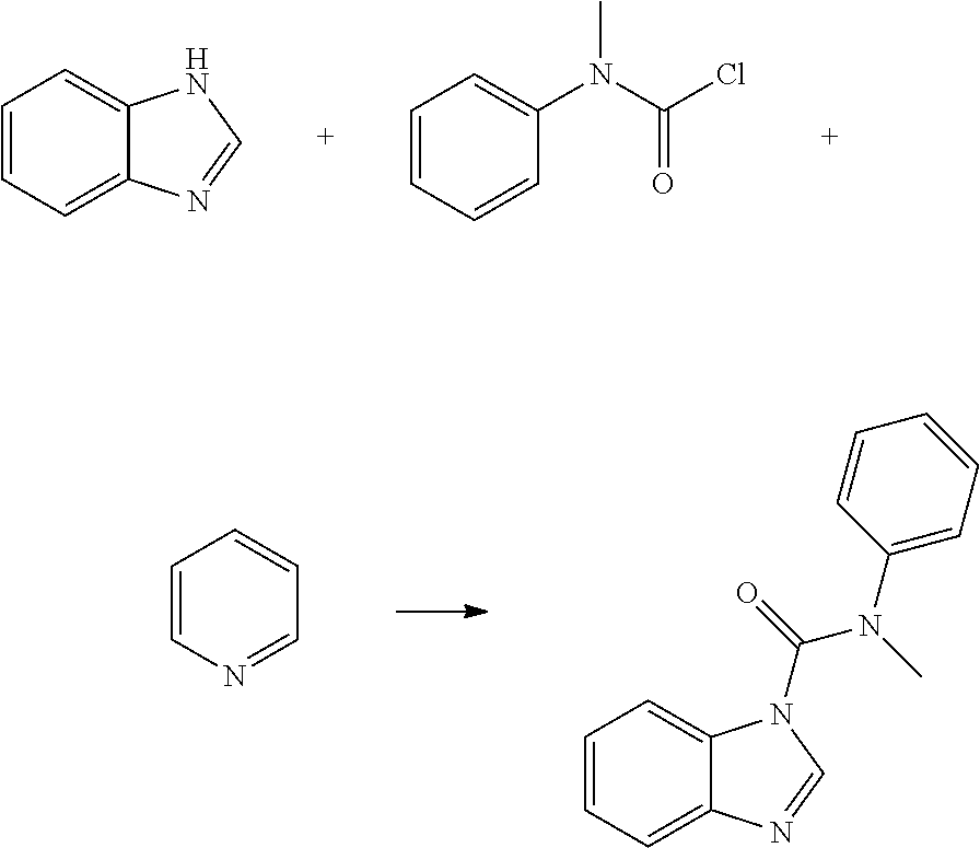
C1=CC=C2C(=C1)NC=N2.C1=CC=CC(N(C(Cl)=O)C)=C1.C1=CN=CC=C1.C1=CC=C2C(=C1)N(C(=O)N(C)C1=CC=CC=C1)C=N2
